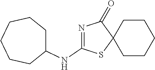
N(C1=NC(=O)C2(S1)CCCCC2)C1CCCCCC1
